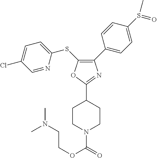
C1(C2=CC=C(S(=O)C)C=C2)=C(SC2=CC=C(Cl)C=N2)OC(C2CCN(C(OCCN(C)C)=O)CC2)=N1
